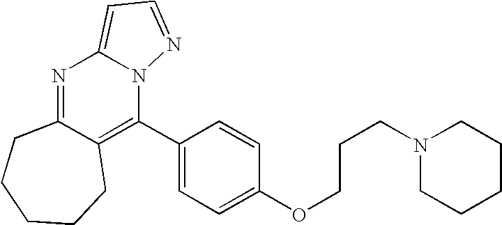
N1=C2C(=C(C3=CC=C(OCCCN4CCCCC4)C=C3)N3C1=CC=N3)CCCCC2
